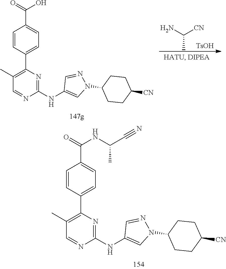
C1=CC(C2=C(C)C=NC(NC3=CN(C4CCC([CN])CC4)N=C3)=N2)=CC=C1C(=O)NC(C#N)C.C1=CC(C2=C(C)C=NC(NC3=CN(C4CCC([CN])CC4)N=C3)=N2)=CC=C1C(=O)O.NC([CN])C.[TsOH]
